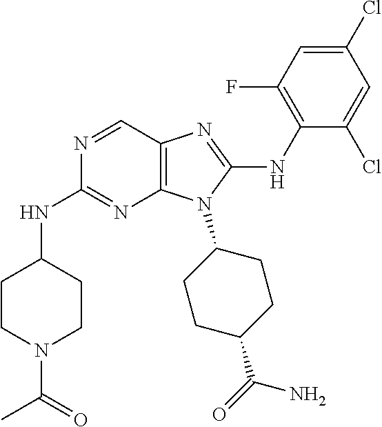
N1=CC2=C(N=C1NC1CCN(C(=O)C)CC1)N(C1CCC(C(=O)N)CC1)C(NC1=C(F)C=C(Cl)C=C1Cl)=N2
